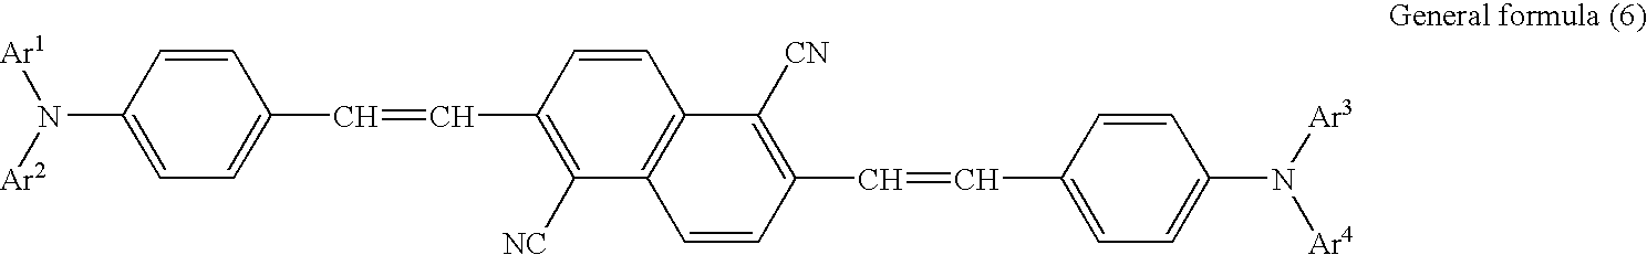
[Ar1]N(C1=CC=C(C=CC2=C([NC])C3=C(C=C2)C([CN])=C(C=CC2=CC=C(N([Ar3])[Ar4])C=C2)C=C3)C=C1)[Ar2]
